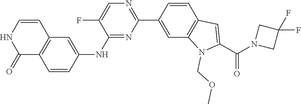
C1(NC2=CC3=C(C=C2)C(=O)NC=C3)=NC(C2=CC3=C(C=C2)C=C(C(=O)N2CC(F)(F)C2)N3COC)=NC=C1F
